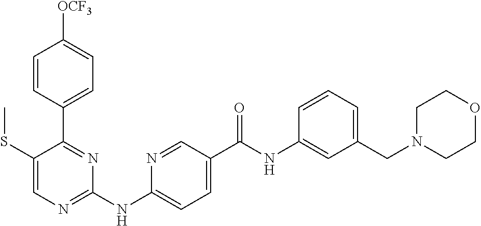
C1(C2=NC(NC3=CC=C(C(NC4=CC(CN5CCOCC5)=CC=C4)=O)C=N3)=NC=C2SC)=CC=C([OCF3])C=C1
